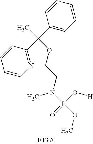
C1=CN=C(C(C2=CC=CC=C2)(C)OCCN(P(OC)(O[H])=O)C)C=C1
